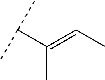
C(C(=CC)C)(C)C
